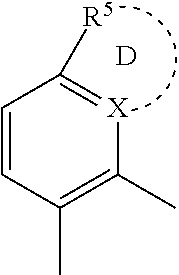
C1=CC(C)=C(C)[X]=C1[R5].[D]
